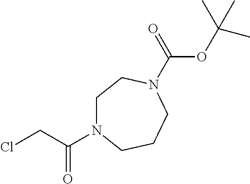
C(CCl)(=O)N1CCN(C(OC(C)(C)C)=O)CCC1
